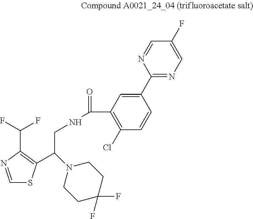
C1=NC(C(F)F)=C(C(CNC(C2=C(Cl)C=CC(C3=NC=C(F)C=N3)=C2)=O)N2CCC(F)(F)CC2)S1
